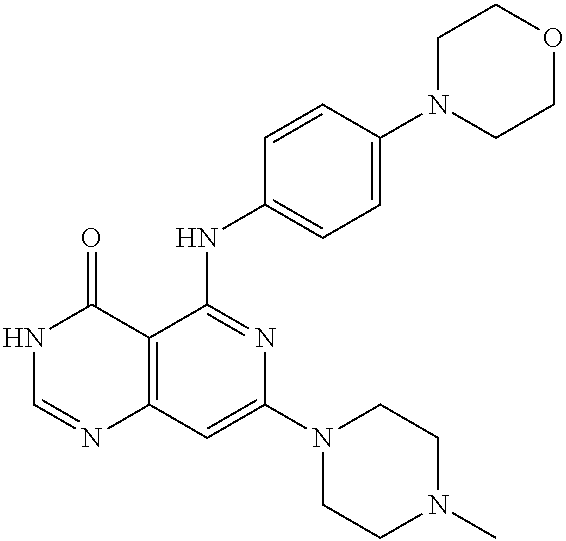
C12=C(C=C(N3CCN(C)CC3)N=C1NC1=CC=C(N3CCOCC3)C=C1)N=CNC2=O
